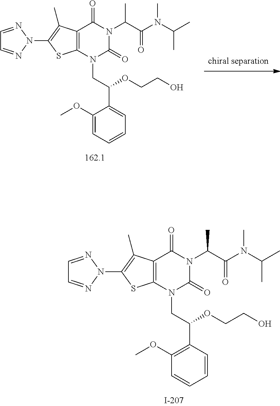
C12=C(N(CC(C3=CC=CC=C3OC)OCCO)C(=O)N(C(C(N(C(C)C)C)=O)C)C1=O)SC(N1N=CC=N1)=C2C.C12=C(N(CC(C3=C(OC)C=CC=C3)OCCO)C(=O)N(C(C(N(C(C)C)C)=O)C)C1=O)SC(N1N=CC=N1)=C2C
